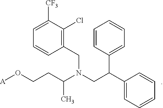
[A]OCCC(N(CC(C1=CC=CC=C1)C1=CC=CC=C1)CC1=C(Cl)C([CF3])=CC=C1)C
